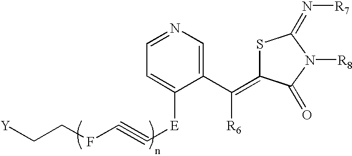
[Y]CCFC#C[E]C1=CC=NC=C1C([R6])=C1SC(=N[R7])N([R8])C1=O
